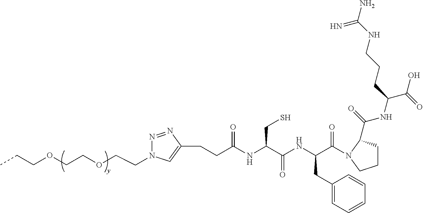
C(COCCOCCC)N1N=NC(CCC(NC(C(NC(C(=O)N2C(C(=O)NC(C(O)=O)CCCNC(N)=N)CCC2)CC2=CC=CC=C2)=O)CS)=O)=C1
